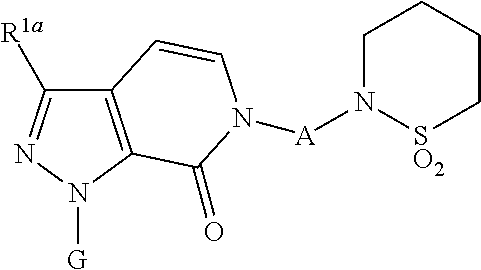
C12=C(N([G])N=C1[R1a])C(=O)N([A]N1[SO2]CCCC1)C=C2
